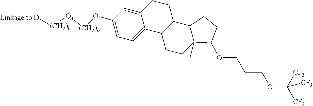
[Q1]([(CH2)b][Linkage to D])[(CH2)a]OC1=CC=C2C(=C1)CCC1C2CCC2(C)C1CCC2OCCCOC([CF3])([CF3])[CF3]
